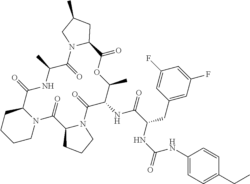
C1(NC(NC(C(=O)NC2C(=O)N3C(C(=O)N4C(C(=O)NC(C)C(=O)N5C(C(=O)OC2C)CC(C)C5)CCCC4)CCC3)CC2=CC(F)=CC(F)=C2)=O)=CC=C(CC)C=C1
